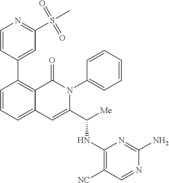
C1=CC=C2C(=C1C1=CC(S(C)(=O)=O)=NC=C1)C(=O)N(C1=CC=CC=C1)C(C([Me])NC1=C([NC])C=NC(N)=N1)=C2
